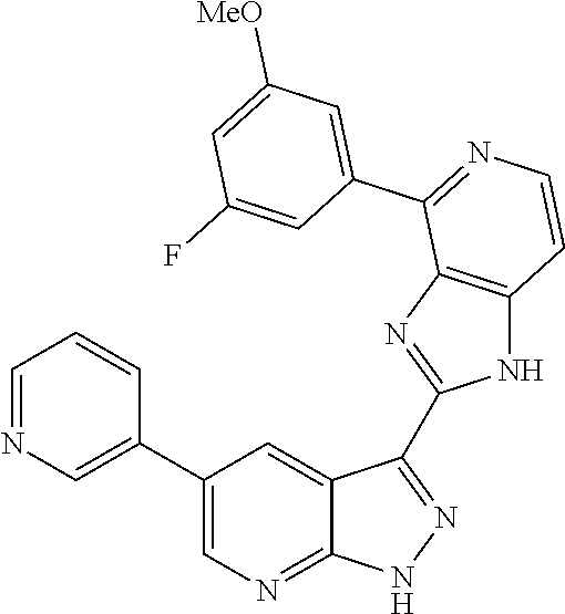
C1=NC=C(C2=CN=C3C(=C2)C(C2=NC4=C(N2)C=CN=C4C2=CC([MeO])=CC(F)=C2)=NN3)C=C1
